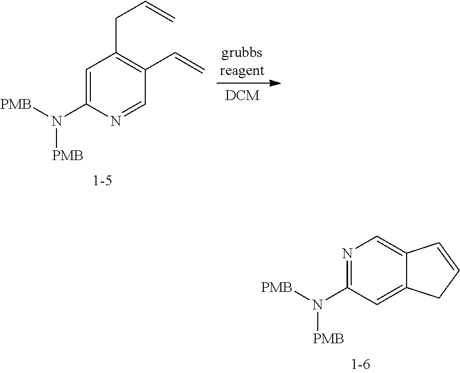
N1=C(N([PMB])[PMB])C=C2C(=C1)C=CC2.C1=C(N([PMB])[PMB])N=CC(C=C)=C1CC=C
